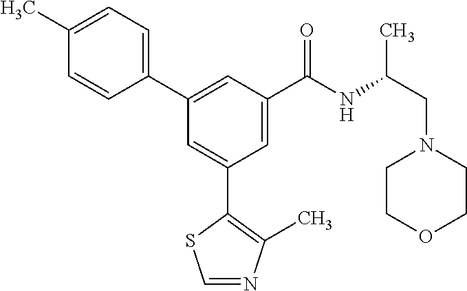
C1=NC(C)=C(C2=CC(C3=CC=C(C)C=C3)=CC(C(NC(CN3CCOCC3)C)=O)=C2)S1
